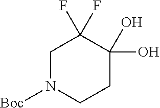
C1N([Boc])CCC(O)(O)C1(F)F
